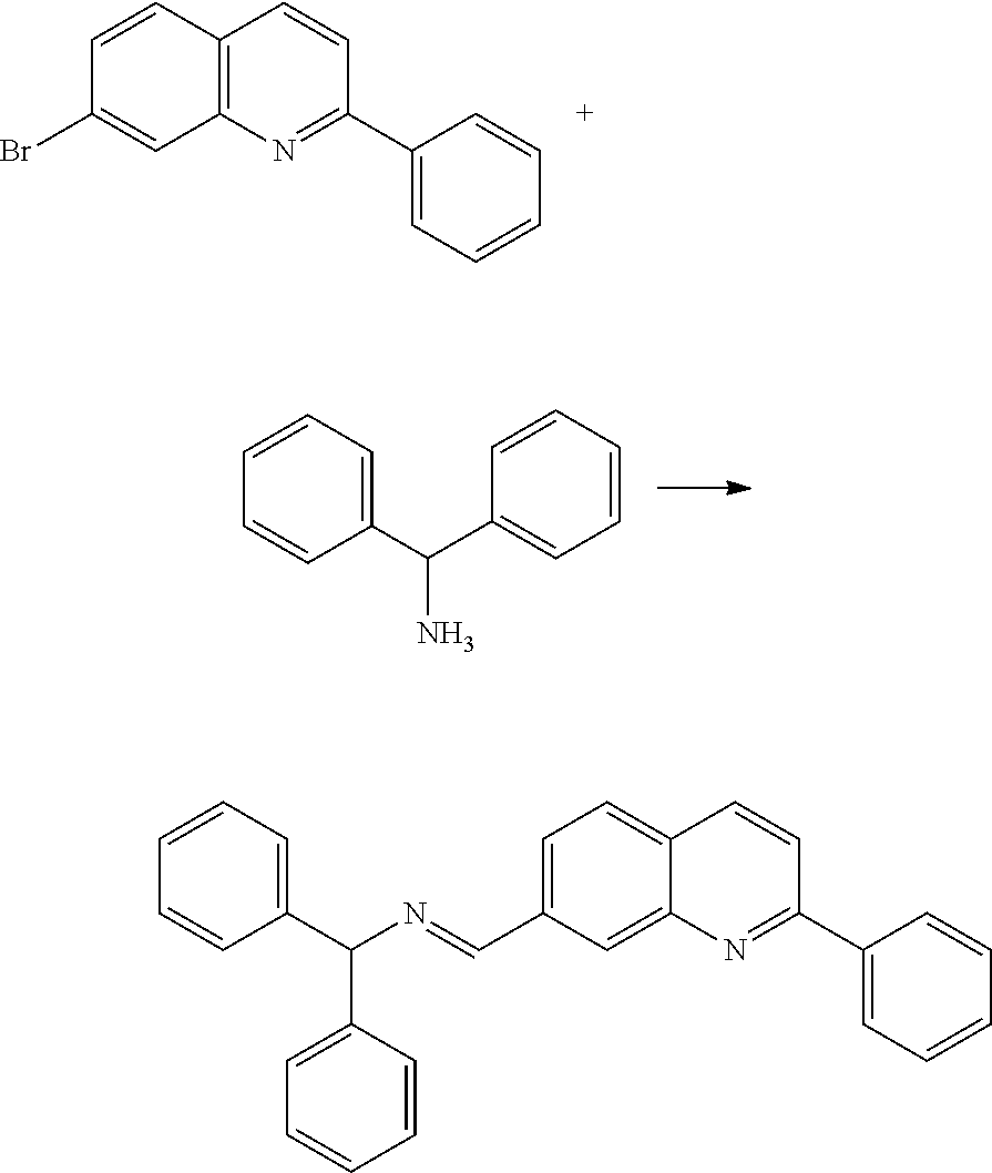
C(C1=CC=CC=C1)(C1=CC=CC=C1)N.C12=C(N=C(C3=CC=CC=C3)C=C1)C=C(Br)C=C2.C1=C(C=NC(C2=CC=CC=C2)C2=CC=CC=C2)C=C2C(=C1)C=CC(C1=CC=CC=C1)=N2
